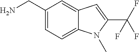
C1(CN)=CC=C2C(=C1)C=C(C(F)(F)F)N2C
